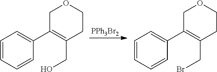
C1C(C2=CC=CC=C2)=C(CO)CCO1.[PPh3Br2].C1C(C2=CC=CC=C2)=C(CBr)CCO1
